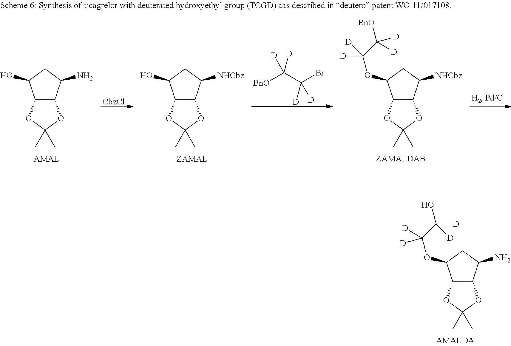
NC1C2C(C(OC(C(O)([D])[D])([D])[D])C1)OC(C)(C)O2.NC1C2C(C(O)C1)OC(C)(C)O2.[CbzCl].[NHCbz]C1C2C(C(O)C1)OC(C)(C)O2.[BnO]C(C(Br)([D])[D])([D])[D].[NHCbz]C1C2C(C(OC(C([BnO])([D])[D])([D])[D])C1)OC(C)(C)O2
